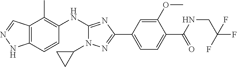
C12=C(C=CC(NC3=NC(C4=CC=C(C(NCC(F)(F)F)=O)C(OC)=C4)=NN3C3CC3)=C1C)NN=C2
